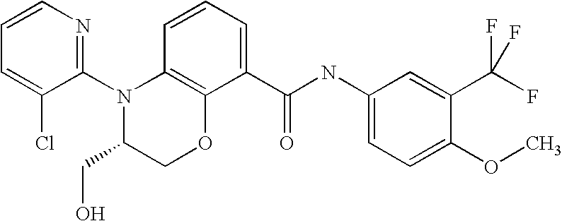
C1(N2C(CO)COC3=C2C=CC=C3C(NC2=CC=C(OC)C(C(F)(F)F)=C2)=O)=NC=CC=C1Cl
